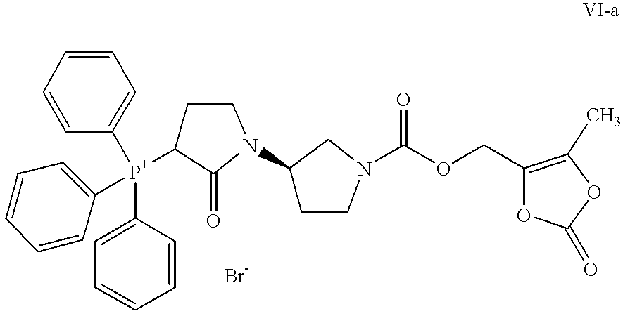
C1=CC=CC([P+](C2=CC=CC=C2)(C2=CC=CC=C2)C2CCN(C3CCN(C(OCC4=C(C)OC(=O)O4)=O)C3)C2=O)=C1
